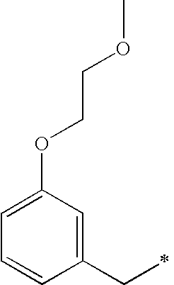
C1=C(OCCOC)C=C(CC)C=C1
